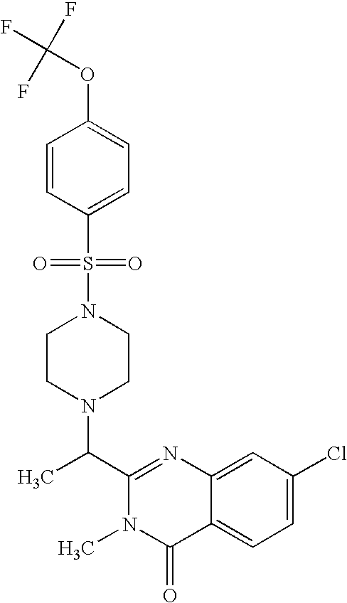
N1(S(=O)(C2=CC=C(OC(F)(F)F)C=C2)=O)CCN(C(C2=NC3=CC(Cl)=CC=C3C(=O)N2C)C)CC1
